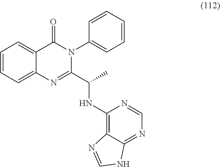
C1=CC=C2C(=C1)C(=O)N(C1=CC=CC=C1)C(C(NC1=C3C(=NC=N1)NC=N3)C)=N2
